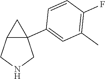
C12(C3=CC(C)=C(F)C=C3)C(CNC1)C2
